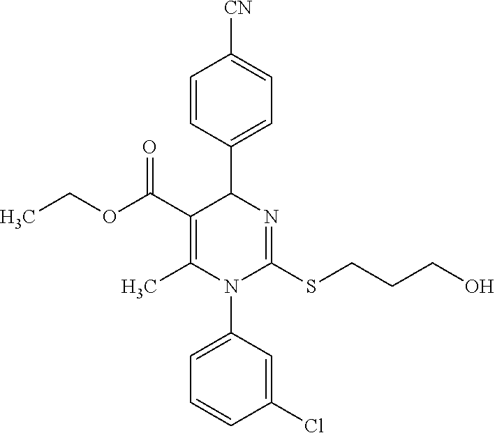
C1=CC(C2C(C(OCC)=O)=C(C)N(C3=CC=CC(Cl)=C3)C(SCCCO)=N2)=CC=C1[CN]
